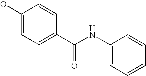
C1(O)=CC=C(C(NC2=CC=CC=C2)=O)C=C1
